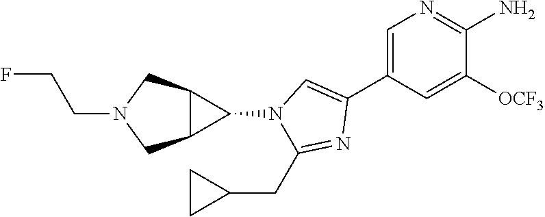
C1=C(C2=CN(C3C4C3CN(CCF)C4)C(CC3CC3)=N2)C=C([OCF3])C(N)=N1
